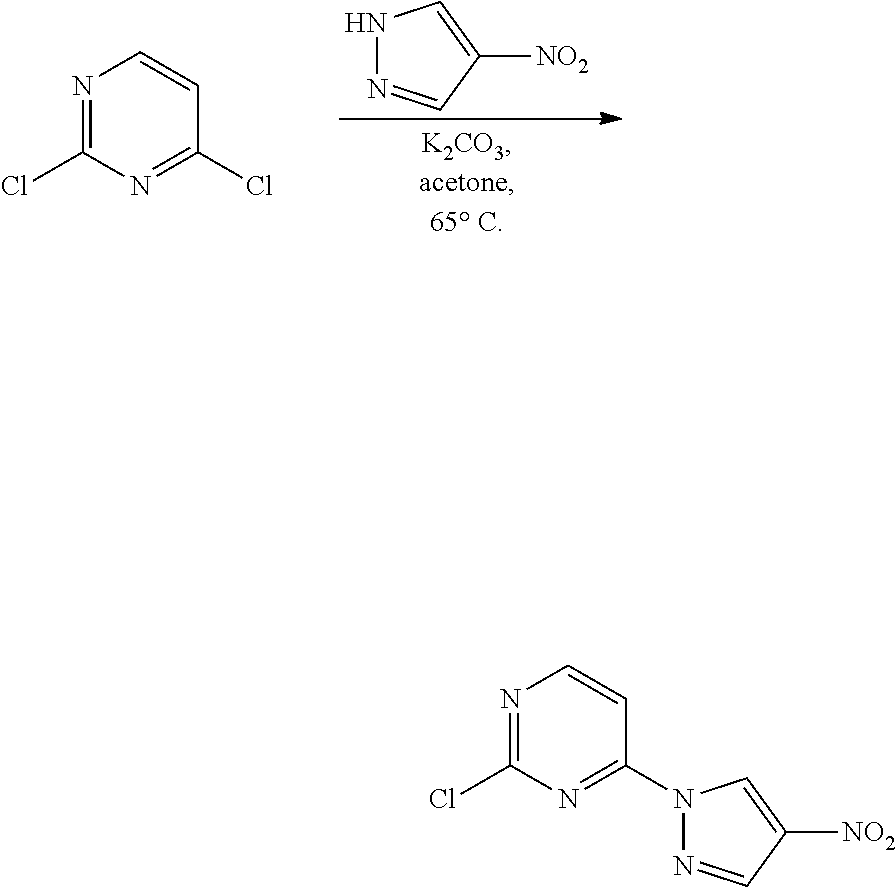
N1=C(Cl)N=C(Cl)C=C1.N1N=CC([NO2])=C1.N1=C(Cl)N=C(N2N=CC([NO2])=C2)C=C1
